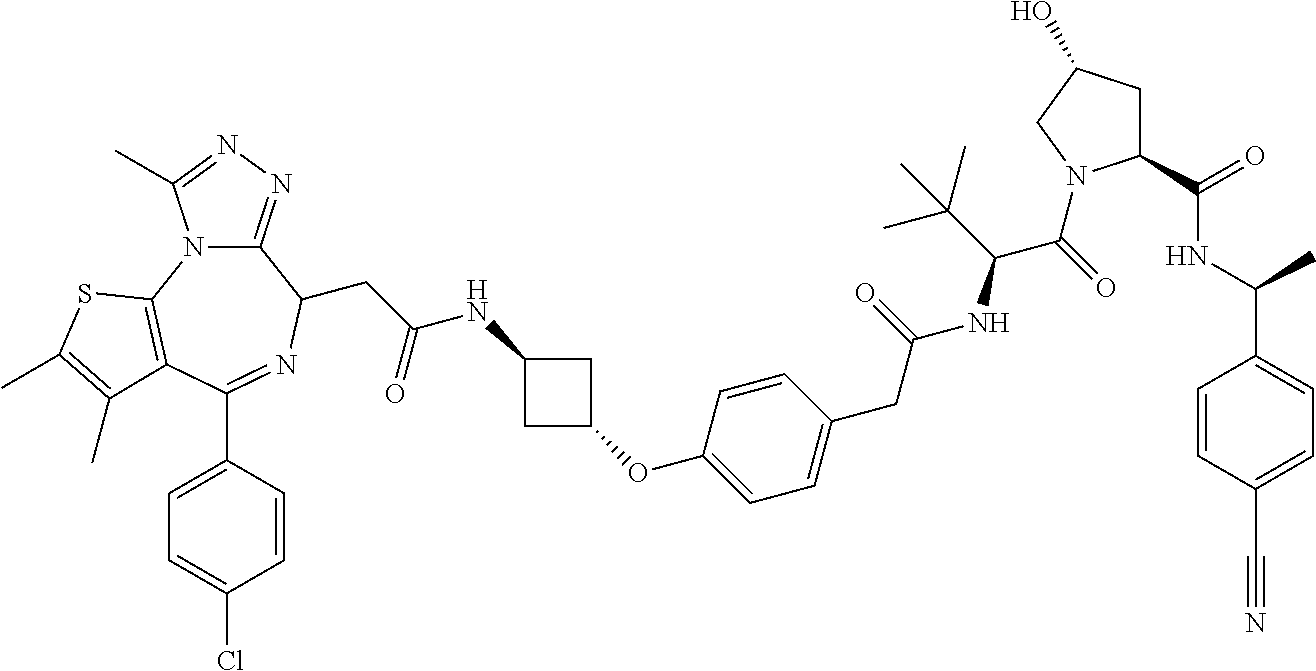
C12=NN=C(C)N1C1=C(C(C3=CC=C(Cl)C=C3)=NC2CC(NC2CC(OC3=CC=C(CC(NC(C(=O)N4C(C(=O)NC(C5=CC=C(C#N)C=C5)C)CC(O)C4)C(C)(C)C)=O)C=C3)C2)=O)C(C)=C(C)S1
